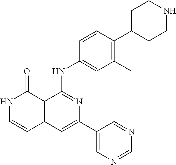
C1=CC(NC2=NC(C3=CN=CN=C3)=CC3=C2C(=O)NC=C3)=CC(C)=C1C1CCNCC1
